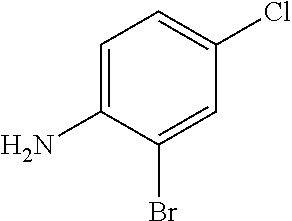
C1=C(N)C(Br)=CC(Cl)=C1
